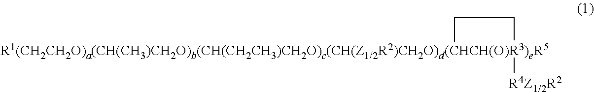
[R1(CH2CH2O)a(CH(CH3)CH2O)b(CH(CH2CH3)CH2O)c(CH(Z1/2R2)CH2O)d(CHCH(O)R3)eR5]1([R4Z1/2R2])CC1
